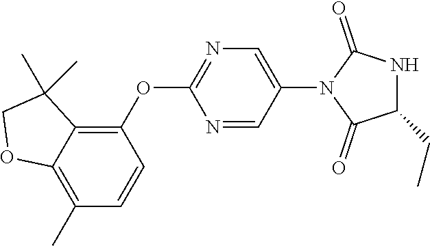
C1(C)=C2C(=C(OC3=NC=C(N4C(=O)C(CC)NC4=O)C=N3)C=C1)C(C)(C)CO2
